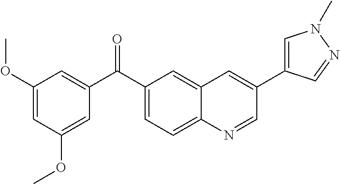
C1=C2C(=CC(C(=O)C3=CC(OC)=CC(OC)=C3)=C1)C=C(C1=CN(C)N=C1)C=N2
